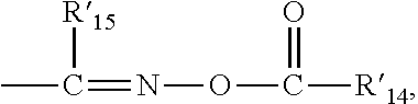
CC([R15])=NOC([R14])=O
